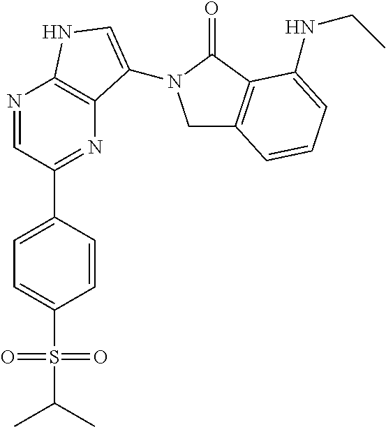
C1=C(S(=O)(=O)C(C)C)C=CC(C2=NC3=C(N=C2)NC=C3N2CC3=C(C2=O)C(NCC)=CC=C3)=C1
